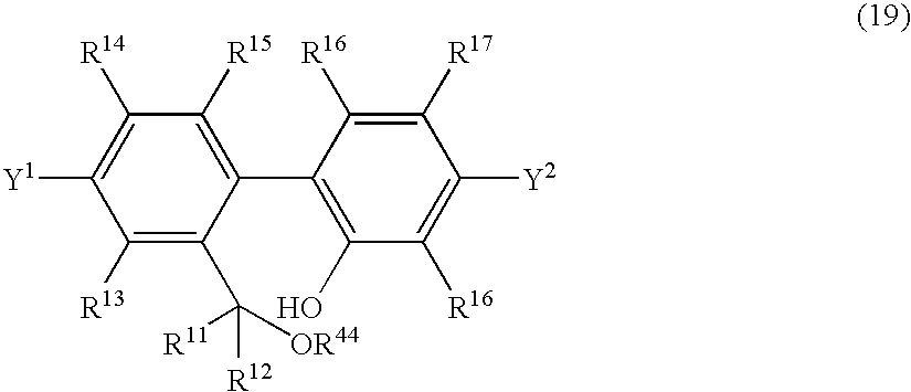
C1([R14])=C([Y1])C([R13])=C(C([R12])([OR44])[R11])C(C2=C(O)C([R16])=C([Y2])C([R17])=C2[R16])=C1[R15]
